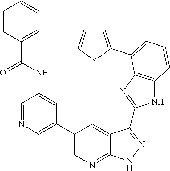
C1=NC=C(C2=CN=C3C(=C2)C(C2=NC4=C(N2)C=CC=C4C2=CC=CS2)=NN3)C=C1NC(C1=CC=CC=C1)=O
